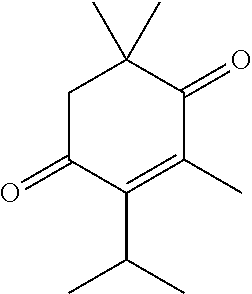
C1C(=O)C(C(C)C)=C(C)C(=O)C1(C)C
